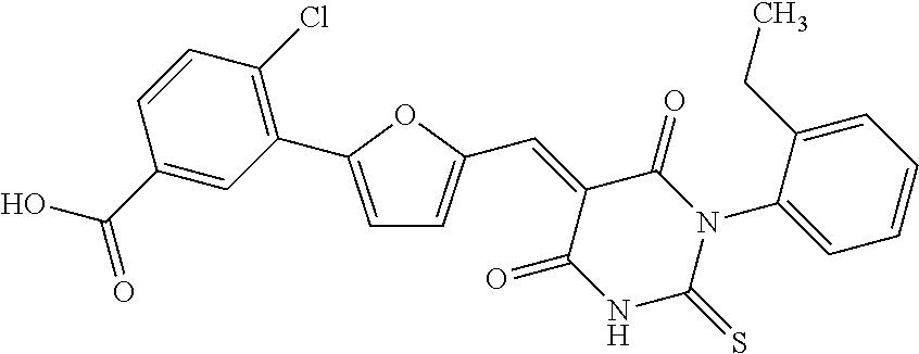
C1=C(C2=C(Cl)C=CC(C(O)=O)=C2)OC(C=C2C(=O)NC(=S)N(C3=CC=CC=C3CC)C2=O)=C1
